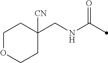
C1(CNC(=O)C)([CN])CCOCC1
